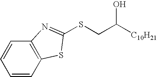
C1=CC2=C(C=C1)N=C(SCC([C10H21])O)S2
